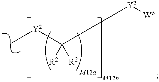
[Y2](C)C([Y2][W6])([R2])[R2]
